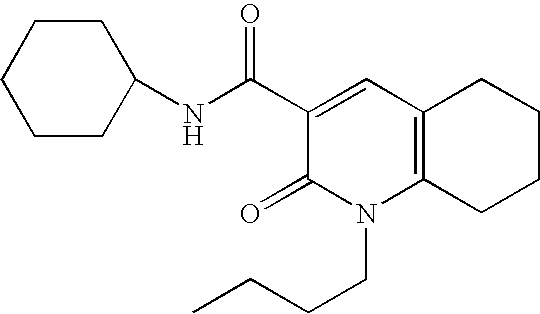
C1(NC(C2=CC3=C(N(CCCC)C2=O)CCCC3)=O)CCCCC1
